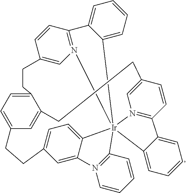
C1=C2C(=CC=C1)[Ir]1345N6=C2C=CC(=C6)CCC2=CC=C(C=C2CCC2=CN1=C(C=C2)C1=CC=CC=C31)CCC1=CC=C4C(=C1)N1=C5C=CC=C1
